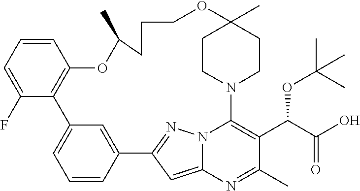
C12=CC=CC(=C1)C1=NN3C(=C1)N=C(C)C(C(C(O)=O)OC(C)(C)C)=C3N1CCC(C)(CC1)OCCCC(C)OC1=C2C(F)=CC=C1
